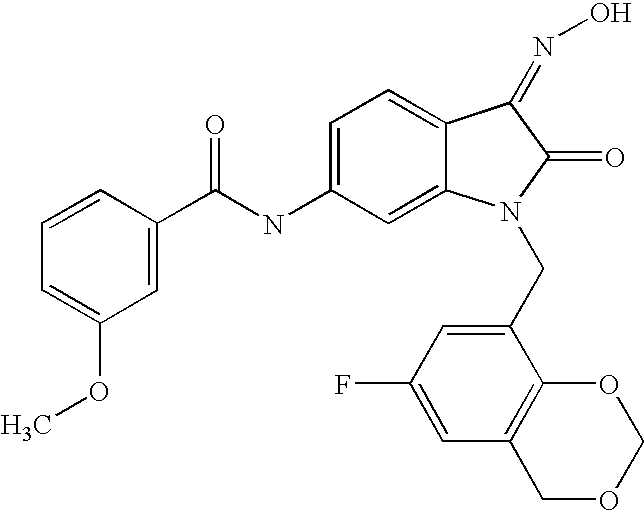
C1=CC(C(NC2=CC=C3C(=C2)N(CC2=CC(F)=CC4=C2OCOC4)C(=O)C3=NO)=O)=CC(OC)=C1
